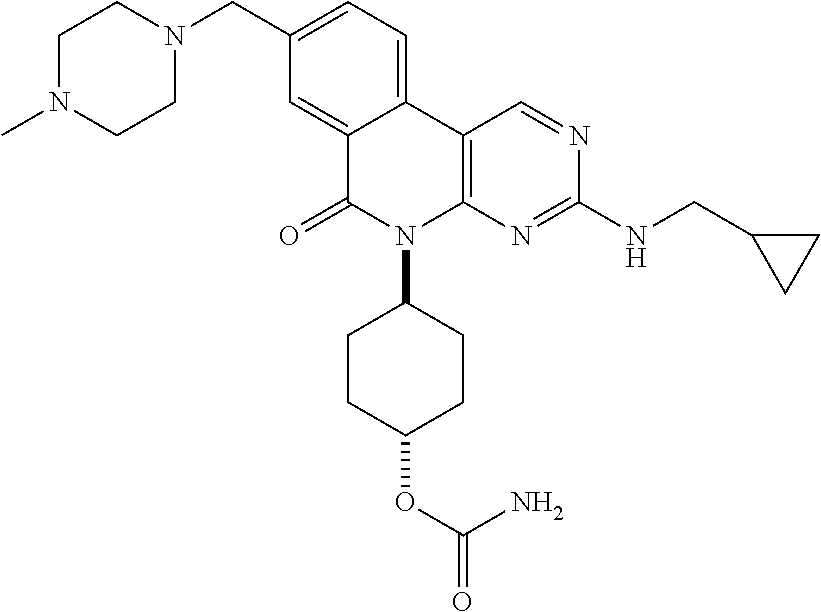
C1(CN2CCN(C)CC2)=CC=C2C(=C1)C(=O)N(C1CCC(OC(N)=O)CC1)C1=C2C=NC(NCC2CC2)=N1
